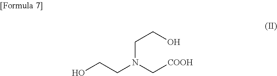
OCCN(C[COOH])CCO
